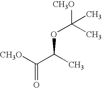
[CH3O]C(C(C)OC([CH3O])(C)C)=O
